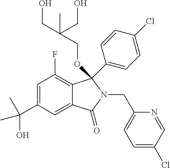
C1=C(C(C)(O)C)C=C2C(=C1F)C(C1=CC=C(Cl)C=C1)(OCC(CO)(CO)C)N(CC1=CC=C(Cl)C=N1)C2=O
